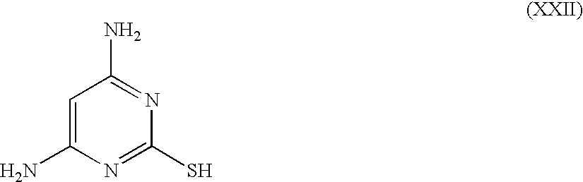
C1=C(N)N=C(S)N=C1N
